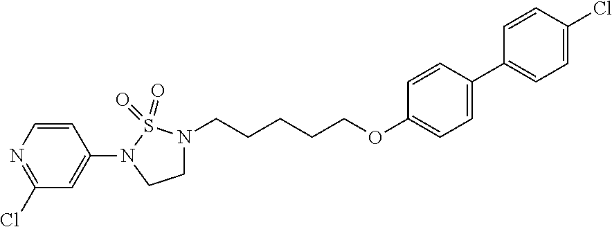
N1(C2=CC(Cl)=NC=C2)CCN(CCCCCOC2=CC=C(C3=CC=C(Cl)C=C3)C=C2)S1(=O)=O
